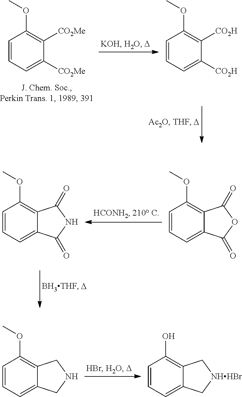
C1=CC=C([CO2Me])C([CO2Me])=C1OC.C1=CC=C([CO2H])C([CO2H])=C1OC.C1=CC=C2C(=C1OC)C(=O)OC2=O.C1=CC=C2C(=C1OC)C(=O)NC2=O.C1=CC=C2C(=C1OC)CNC2.C1=CC=C2C(=C1O)C[NHHBr]C2
